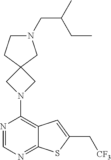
C1(N2CC3(C2)CCN(CC(CC)C)C3)=C2C(=NC=N1)SC(C[CF3])=C2
